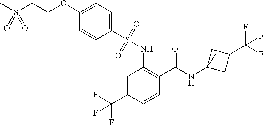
C1=C(C(F)(F)F)C=CC(C(=O)NC23CC(C(F)(F)F)(C2)C3)=C1NS(C1=CC=C(OCCS(C)(=O)=O)C=C1)(=O)=O
